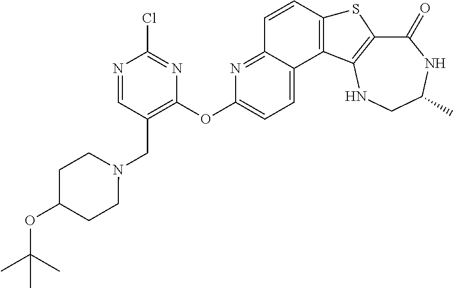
C1(=O)C2=C(NCC(C)N1)C1=C(S2)C=CC2=NC(OC3=C(CN4CCC(OC(C)(C)C)CC4)C=NC(Cl)=N3)=CC=C12
